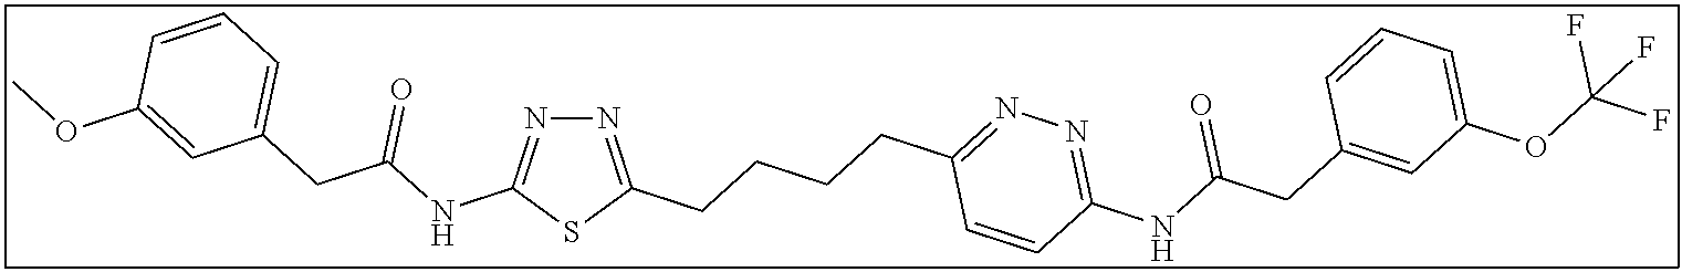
N1=C(NC(CC2=CC=CC(OC)=C2)=O)SC(CCCCC2=NN=C(NC(CC3=CC(OC(F)(F)F)=CC=C3)=O)C=C2)=N1
